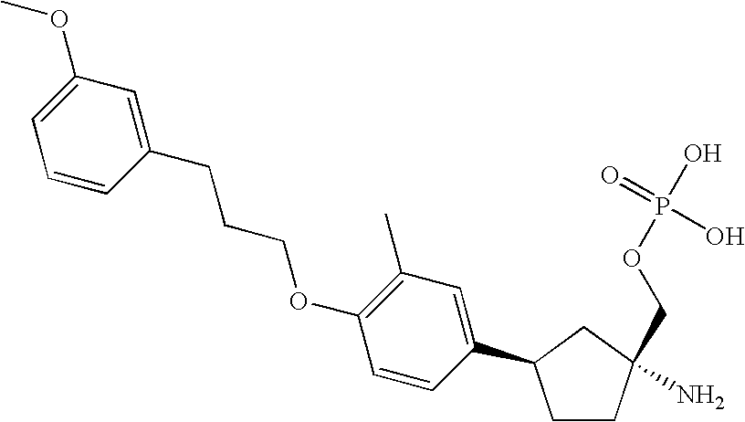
C1CC(N)(COP(O)(=O)O)CC1C1=CC(C)=C(OCCCC2=CC(OC)=CC=C2)C=C1
